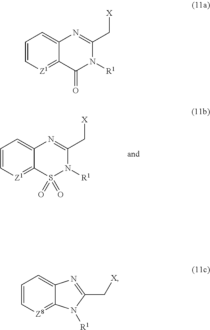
C12=CC=C[Z1]=C1S(=O)(=O)N([R1])C(C[X])=N2.C12=CC=C[Z8]=C1N([R1])C(C[X])=N2.C12=CC=C[Z1]=C1C(=O)N([R1])C(C[X])=N2
